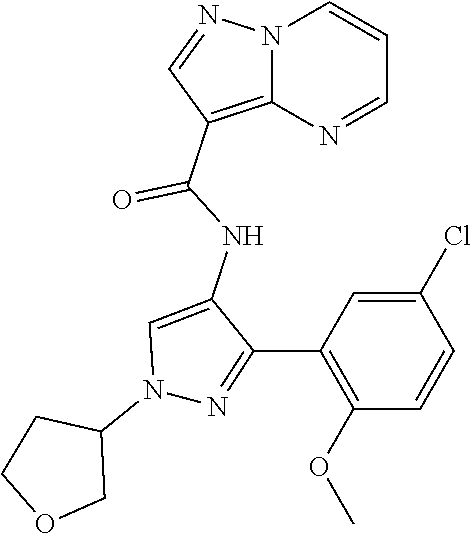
N12C(=C(C(NC3=CN(C4CCOC4)N=C3C3=C(OC)C=CC(Cl)=C3)=O)C=N1)N=CC=C2
